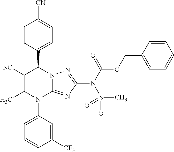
C1=CC(C2C([NC])=C(C)N(C3=CC=CC([CF3])=C3)C3=NC(N(C(=O)OCC4=CC=CC=C4)S(C)(=O)=O)=NN23)=CC=C1[CN]
